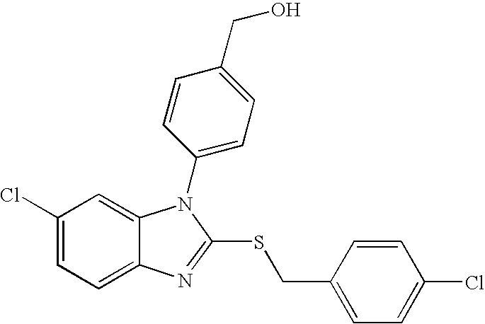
C1(Cl)=CC=C2C(=C1)N(C1=CC=C(CO)C=C1)C(SCC1=CC=C(Cl)C=C1)=N2
